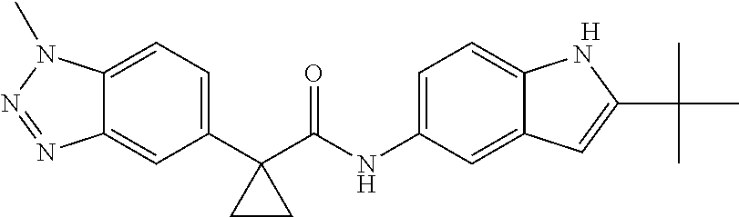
[H].C12=CC=C(C3(C(NC4=CC=C5C(=C4)C=C(C(C)(C)C)N5)=O)CC3)C=C1N=NN2C
